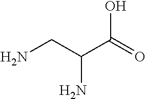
NCC(C(=O)O)N
